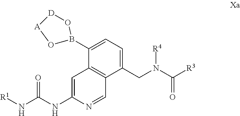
C1=C(NC(=O)N[R1])N=CC2=C1C(B1O[A][D]O1)=CC=C2CN([R4])C([R3])=O
